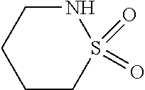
N1CCCCS1(=O)=O
